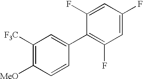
C1([F3C])=C([MeO])C=CC(C2=C(F)C=C(F)C=C2F)=C1
